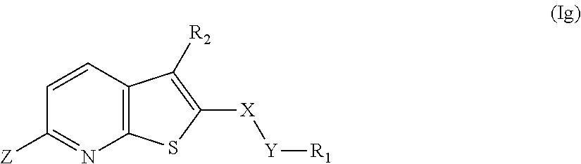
C12=C(C=CC([Z])=N1)C([R2])=C([X][Y][R1])S2
